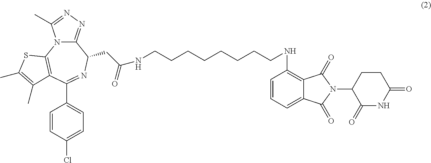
C12=NN=C(C)N1C1=C(C(C3=CC=C(Cl)C=C3)=NC2CC(NCCCCCCCCNC2=C3C(=CC=C2)C(=O)N(C2C(=O)NC(=O)CC2)C3=O)=O)C(C)=C(C)S1
